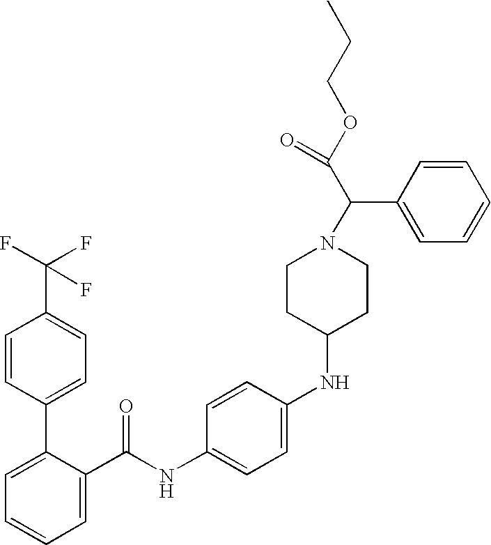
C1=C(C(NC2=CC=C(NC3CCN(C(C(OCCC)=O)C4=CC=CC=C4)CC3)C=C2)=O)C(C2=CC=C(C(F)(F)F)C=C2)=CC=C1
